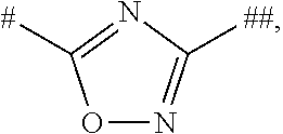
O1N=C([##])N=C1[#]
